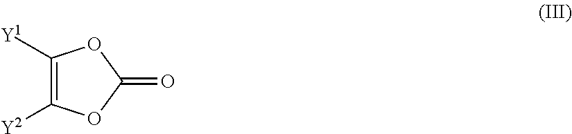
C1([Y1])=C([Y2])OC(=O)O1
